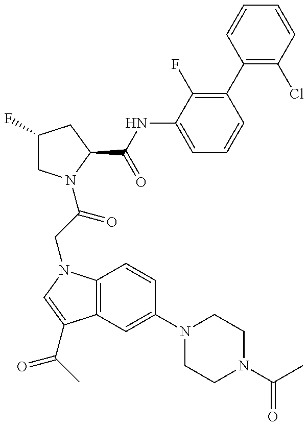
C1(F)CN(C(CN2C3=C(C(C(C)=O)=C2)C=C(N2CCN(C(=O)C)CC2)C=C3)=O)C(C(=O)NC2=CC=CC(C3=C(Cl)C=CC=C3)=C2F)C1
